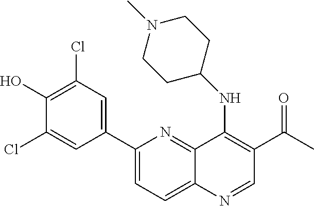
C12=NC(C3=CC(Cl)=C(O)C(Cl)=C3)=CC=C1N=CC(C(C)=O)=C2NC1CCN(C)CC1
